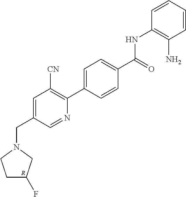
C1=CC=CC(NC(C2=CC=C(C3=C([CN])C=C(CN4CCC(F)C4)C=N3)C=C2)=O)=C1N.[R]
